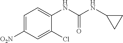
C1(NC(NC2CC2)=O)=CC=C([O2N])C=C1Cl
